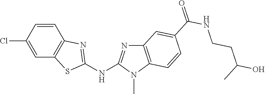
C1(Cl)=CC2=C(C=C1)N=C(NC1=NC3=C(N1C)C=CC(C(NCCC(O)C)=O)=C3)S2
